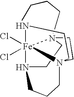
C1CN2[Fe]34(Cl)(Cl)N5CCCN13CCN4(CC5)CCC2
